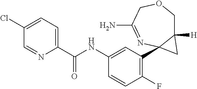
C1(NC(C2=CC=C(Cl)C=N2)=O)=CC(C23C([H])(COCC(N)=N2)C3)=C(F)C=C1
